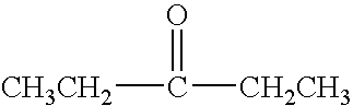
[CH3CH2]C(=O)[CH2CH3]
